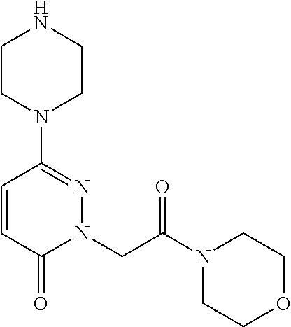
C1=CC(=O)N(CC(N2CCOCC2)=O)N=C1N1CCNCC1
